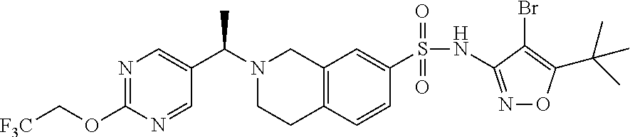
N1=C(OC[F3C])N=CC(C(N2CCC3=C(C2)C=C(S(NC2=NOC(C(C)(C)C)=C2Br)(=O)=O)C=C3)C)=C1
